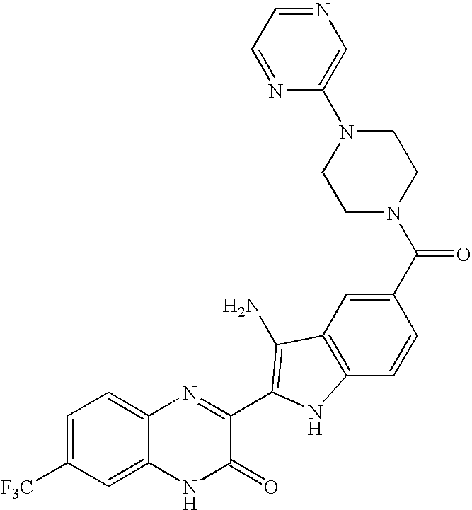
C1=C2C(=CC=C1[F3C])N=C(C1=C(N)C3=C(C=CC(C(N4CCN(C5=CN=CC=N5)CC4)=O)=C3)N1)C(=O)N2
